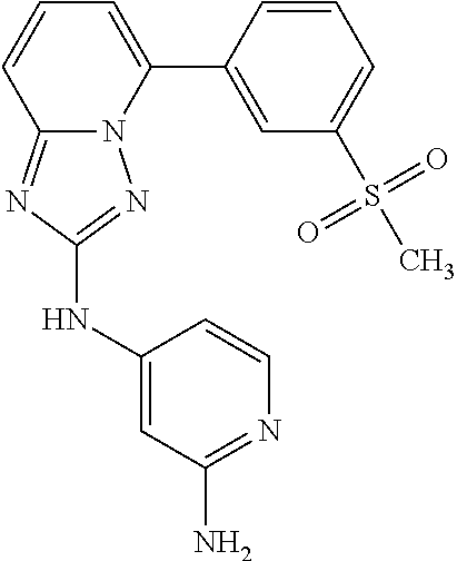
C12=NC(NC3=CC(N)=NC=C3)=NN1C(C1=CC(S(C)(=O)=O)=CC=C1)=CC=C2
